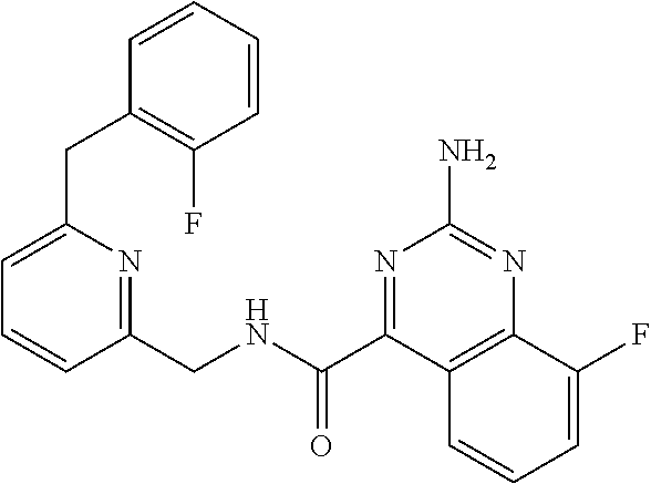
C1(CNC(C2=NC(N)=NC3=C2C=CC=C3F)=O)=NC(CC2=C(F)C=CC=C2)=CC=C1
